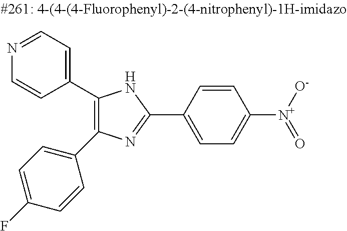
C1(C2=C(C3=CC=C(F)C=C3)N=C(C3=CC=C([N+](=O)[O-])C=C3)N2)=CC=NC=C1
